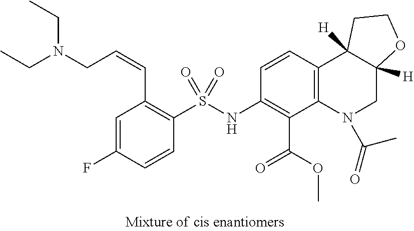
C1=C(F)C=CC(S(NC2=C(C(OC)=O)C3=C(C=C2)C2([H])C([H])(CN3C(=O)C)OCC2)(=O)=O)=C1C=CCN(CC)CC
